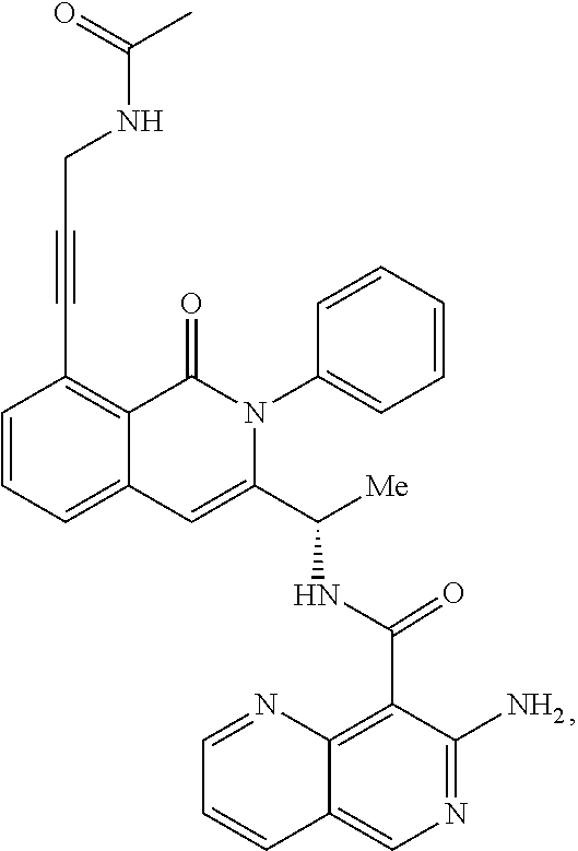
C1=CC=C2C(=C1C#CCNC(C)=O)C(=O)N(C1=CC=CC=C1)C(C([Me])NC(C1=C3C(=CN=C1N)C=CC=N3)=O)=C2
